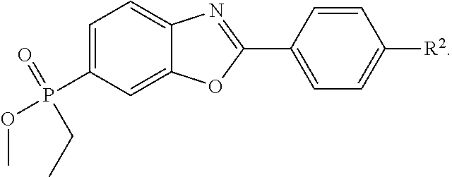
C12=CC(P(OC)(=O)CC)=CC=C1N=C(C1=CC=C([R2])C=C1)O2
